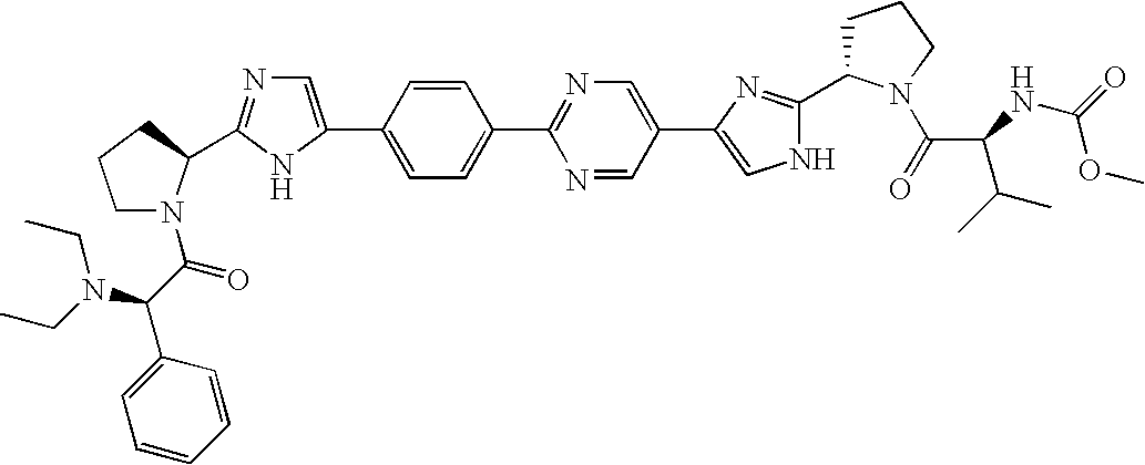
C1(C2=CN=C(C3N(C(C(N(CC)CC)C4=CC=CC=C4)=O)CCC3)N2)=CC=C(C2=NC=C(C3=CNC(C4CCCN4C(=O)C(C(C)C)NC(OC)=O)=N3)C=N2)C=C1
